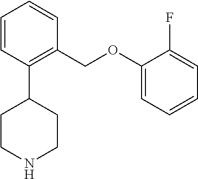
C1(C2CCNCC2)=C(COC2=CC=CC=C2F)C=CC=C1
